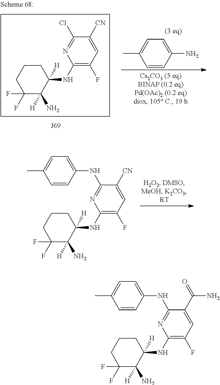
CC1=CC=C(N)C=C1.C1(NC2([H])CCCC(F)(F)C2(N)[H])=C(F)C=C([CN])C(Cl)=N1.C1(NC2([H])CCCC(F)(F)C2(N)[H])=C(F)C=C([CN])C(NC2=CC=C(C)C=C2)=N1.C1(NC2([H])CCCC(F)(F)C2(N)[H])=C(F)C=C(C(=O)N)C(NC2=CC=C(C)C=C2)=N1
